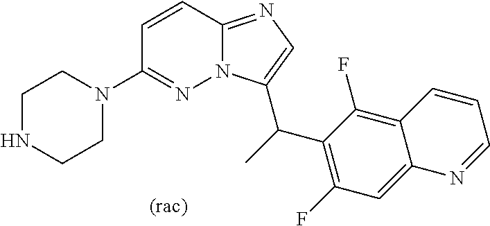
C1NCCN(C2=NN3C(=NC=C3C(C)C3=C(F)C=C4C(=C3F)C=CC=N4)C=C2)C1
